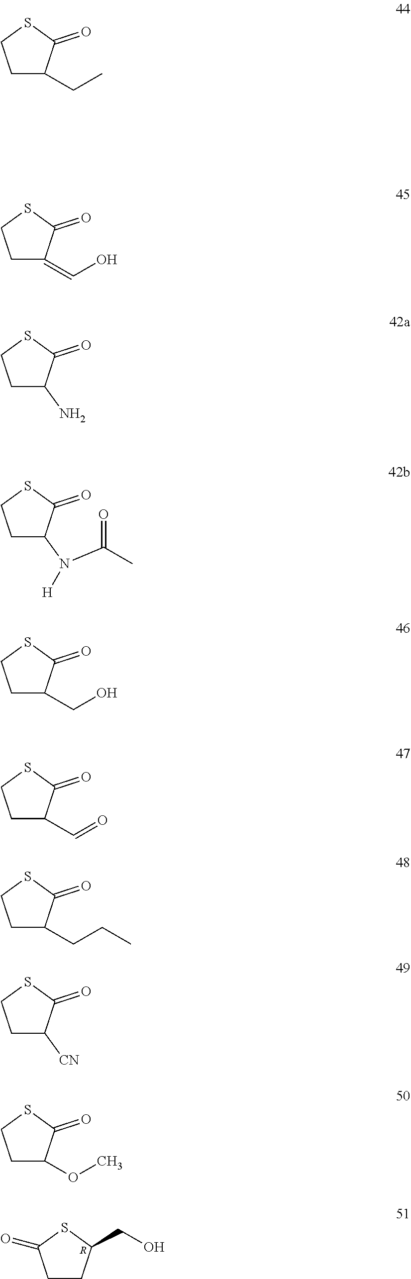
C1CC(CO)SC1=O.[R].C1C(N)C(=O)SC1.C1C(N(C(C)=O)[H])C(=O)SC1.C1C(CO)C(=O)SC1.C1C(C=O)C(=O)SC1.C1C(CCC)C(=O)SC1.C1C([CN])C(=O)SC1.C1C(OC)C(=O)SC1.C1C(CC)C(=O)SC1.C1C(=CO)C(=O)SC1
